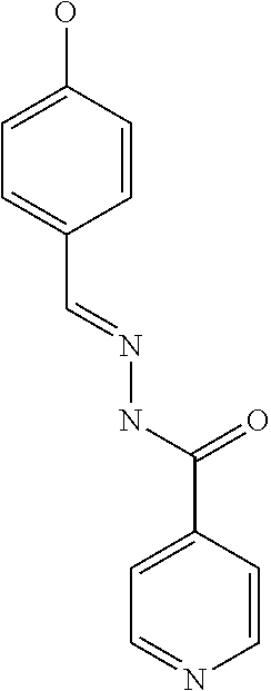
C1=C(O)C=CC(C=NNC(=O)C2=CC=NC=C2)=C1
